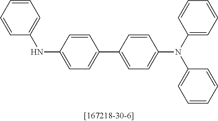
C1=CC=CC(NC2=CC=C(C3=CC=C(N(C4=CC=CC=C4)C4=CC=CC=C4)C=C3)C=C2)=C1
